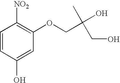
C1=CC(O)=CC(OCC(O)(C)CO)=C1[NO2]
